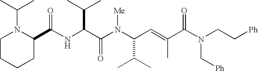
N(C(C(N(C(C(C)C)C=C(C)C(N(CC[Ph])C[Ph])=O)[Me])=O)C(C)C)C(C1N(C(C)C)CCCC1)=O
